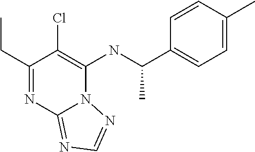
C1(CC)=NC2=NC=NN2C(NC(C2=CC=C(C)C=C2)C)=C1Cl
